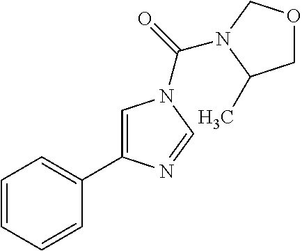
C1=CC=CC(C2=CN(C(=O)N3COCC3C)C=N2)=C1
